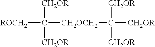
[ROCH2]C([CH2OR])([CH2OR])[CH2OCH2]C([CH2OR])([CH2OR])[CH2OR]
